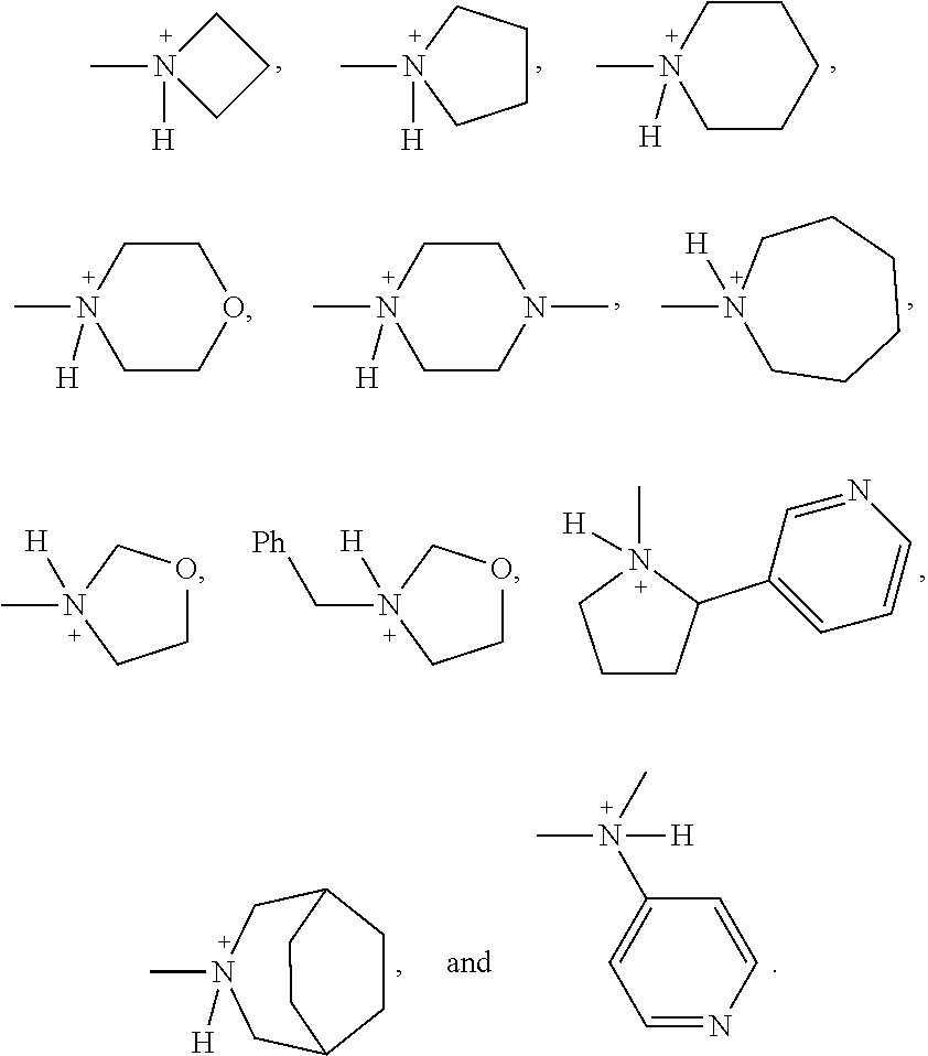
N1(C)([H])CCC1.CN1([H])CCCC1.CN1([H])CCCCC1.CN1([H])CCOCC1.CN1([H])CCN(C)CC1.CN1([H])CCCCCC1.CN1([H])COCC1.C(N1([H])COCC1)[Ph].C1CC(C2=CC=CN=C2)N([H])(C)C1.CN1([H])CC2CCC(C1)CC2.C1=CN=CC=C1N(C)([H])C
